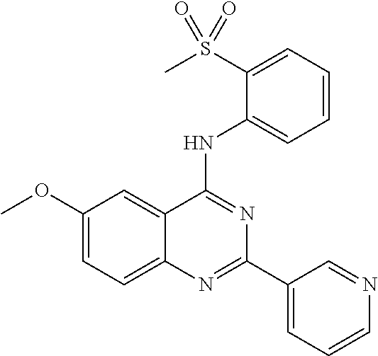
C1(OC)=CC=C2C(=C1)C(NC1=CC=CC=C1S(C)(=O)=O)=NC(C1=CC=CN=C1)=N2
